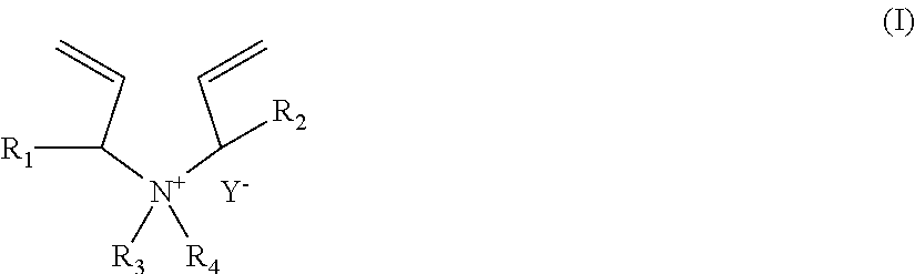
C(C([N+](C(C=C)[R1])([R3])[R4])[R2])=C.[Y]
